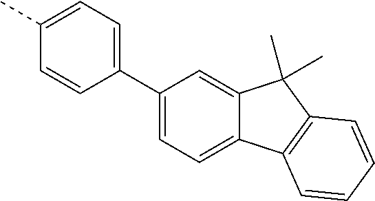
C1(C2=CC=C(C)C=C2)=CC=C2C(=C1)C(C)(C)C1=C2C=CC=C1
